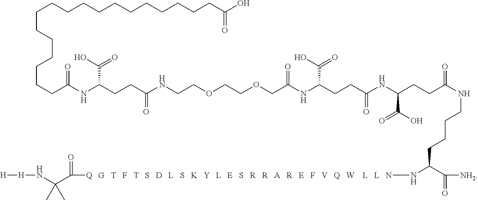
[H][H]NC(C)(C)C([Q   G   T   F   T   S   D   L   S   K   Y   L   E   S   R   R   A   R   E   F   V   Q   W    L   L   N]NC(C([NH2])=O)CCCCNC(CCC(NC(CCC(NC(COCCOCCNC(CCC(NC(CCCCCCCCCCCCCCCCCCC(O)=O)=O)C(=O)O)=O)=O)C(=O)O)=O)C(O)=O)=O)=O
